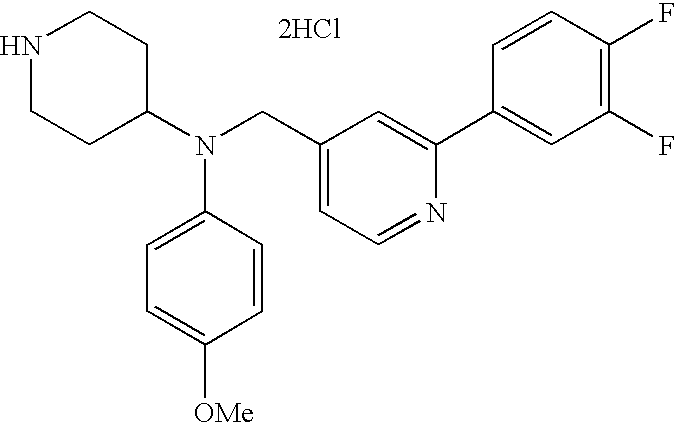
N1CCC(N(CC2=CC=NC(C3=CC(F)=C(F)C=C3)=C2)C2=CC=C([OMe])C=C2)CC1.[2HCl]
